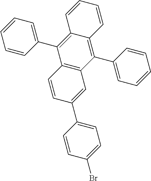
C1=CC(C2=C3C(=C(C4=CC=CC=C4)C4=C2C=CC(C2=CC=C(Br)C=C2)=C4)C=CC=C3)=CC=C1
